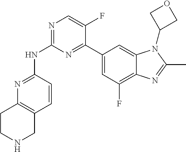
N1=C(NC2=NC=C(F)C(C3=CC(F)=C4C(=C3)N(C3COC3)C(C)=N4)=N2)C=CC2=C1CCNC2
